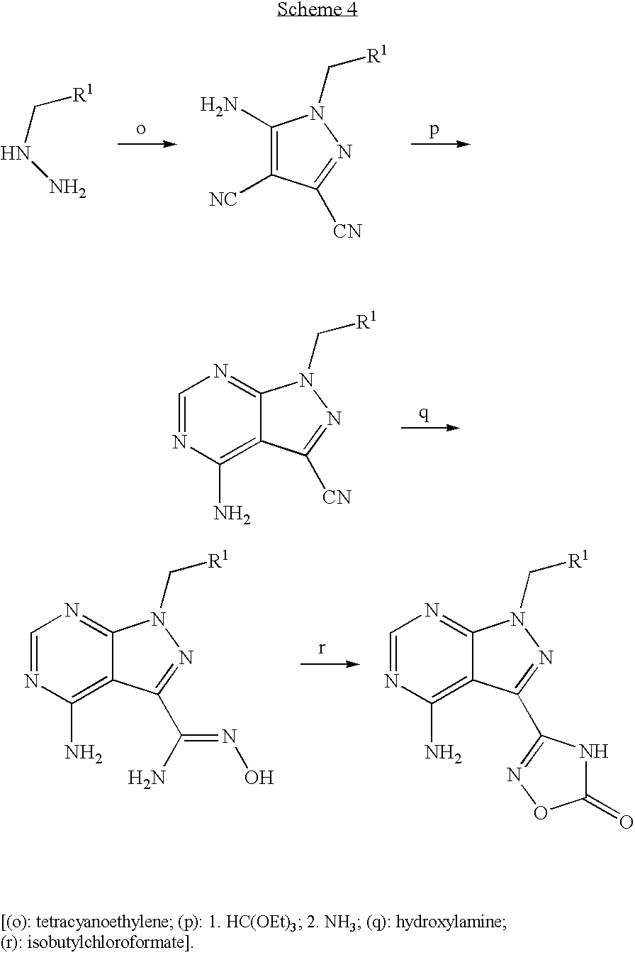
N(C[R1])N.C1(N)=C([NC])C([CN])=NN1C[R1].C1=NC(N)=C2C(=N1)N(C[R1])N=C2[CN].C1=NC(N)=C2C(=N1)N(C[R1])N=C2C(N)=NO.C1=NC(N)=C2C(=N1)N(C[R1])N=C2C1=NOC(=O)N1
